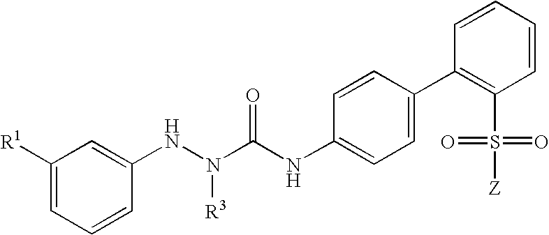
C1([R1])=CC=CC(NN([R3])C(NC2=CC=C(C3=C(S(=O)(=O)[Z])C=CC=C3)C=C2)=O)=C1
